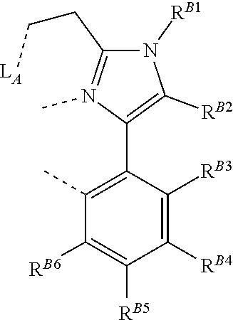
C(C1=N(C)C(C2=C(C)C([RB6])=C([RB5])C([RB4])=C2[RB3])=C([RB2])N1[RB1])C[LA]
